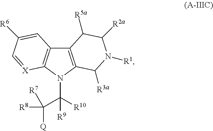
[R9]C([R10])(C([R8])([Q])[R7])N1C2=C(C3=C1C([R3a])N([R1])C([R2a])C3[R5a])C=C([R6])C=[X]2
